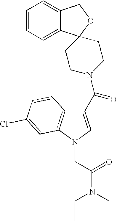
C1(C(N2CCC3(C4=CC=CC=C4CO3)CC2)=O)=CN(CC(N(CC)CC)=O)C2=C1C=CC(Cl)=C2
